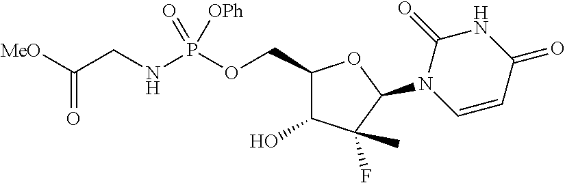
C(CNP(OCC1C(O)C(F)(C)C(N2C=CC(=O)NC2=O)O1)(=O)[OPh])([MeO])=O
